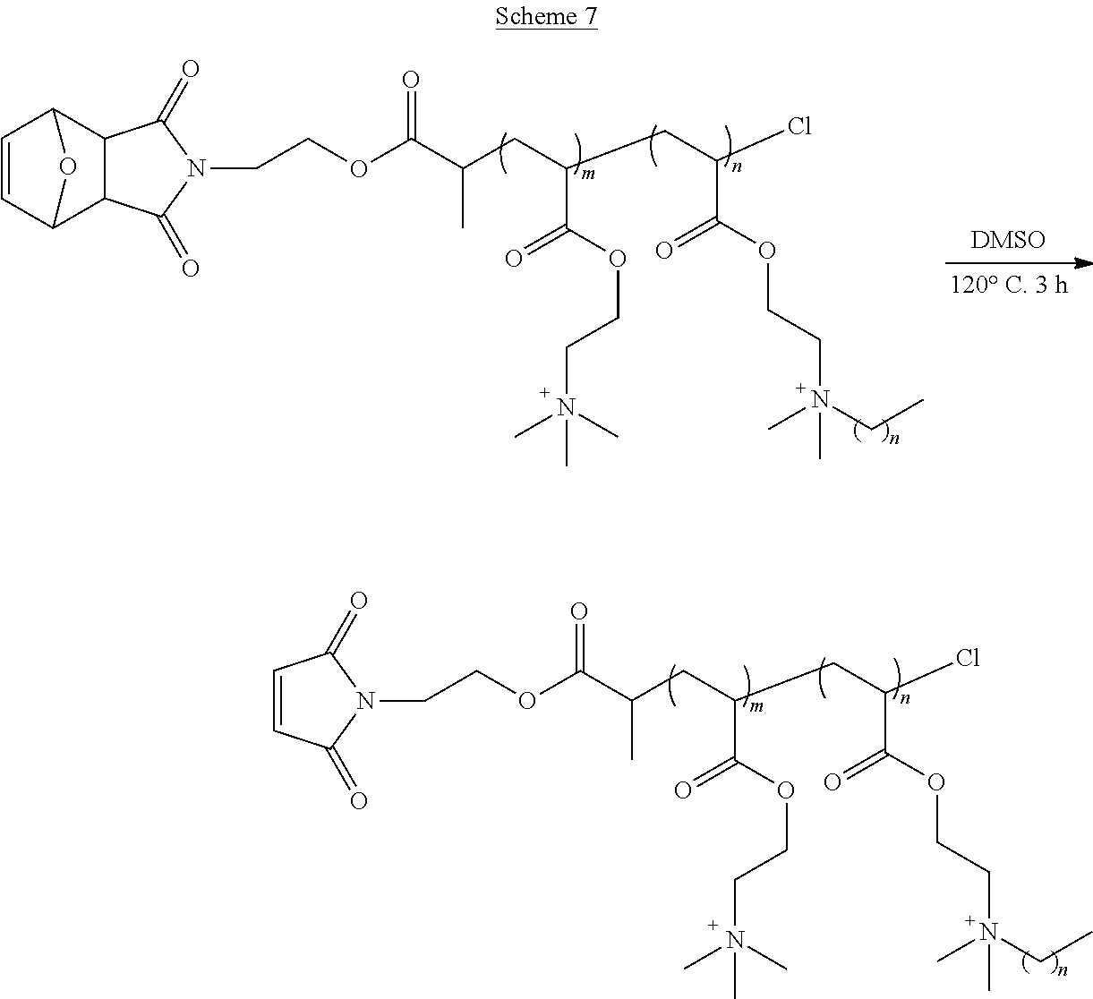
C1=CC2C3C(C1O2)C(=O)N(CCOC(C(CC(CC(Cl)C(OCCN(CC)(C)C)=O)C(OCCN(C)(C)C)=O)C)=O)C3=O.C1=CC(=O)N(CCOC(C(CC(CC(Cl)C(OCCN(CC)(C)C)=O)C(OCCN(C)(C)C)=O)C)=O)C1=O
